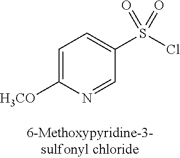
C1=C([H3CO])N=CC(S(Cl)(=O)=O)=C1
